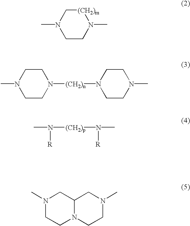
CN1CCN(C)[(CH2)m]C1.CN1CCN([(CH2)n]N2CCN(C)CC2)CC1.CN([R])[(CH2)p]N([R])C.N1(C)CCN2C(C1)CN(C)CC2
